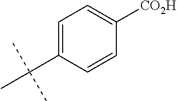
C1=C(C(C)(C)C)C=CC([CO2H])=C1
